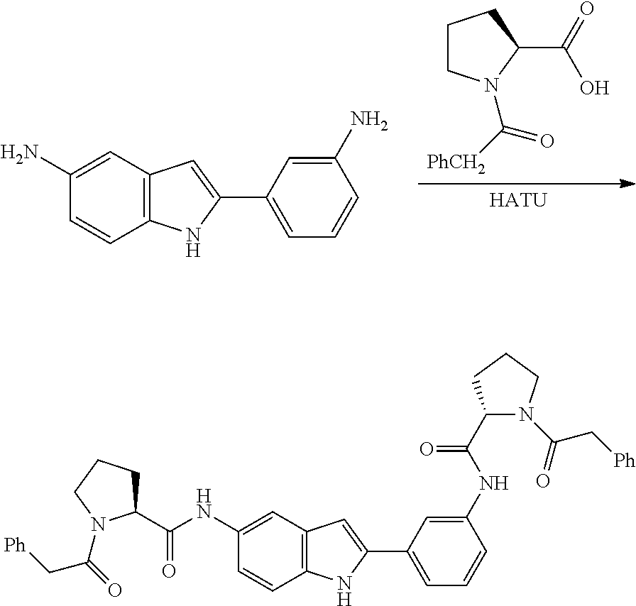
[HATU].C1CN(C(=O)[PhCH2])C(C(O)=O)C1.C1=CC2=C(C=C1N)C=C(C1=CC=CC(N)=C1)N2.C1=CC2=C(C=C1NC(=O)C1CCCN1C(C[Ph])=O)C=C(C1=CC=CC(NC(=O)C3CCCN3C(C[Ph])=O)=C1)N2
